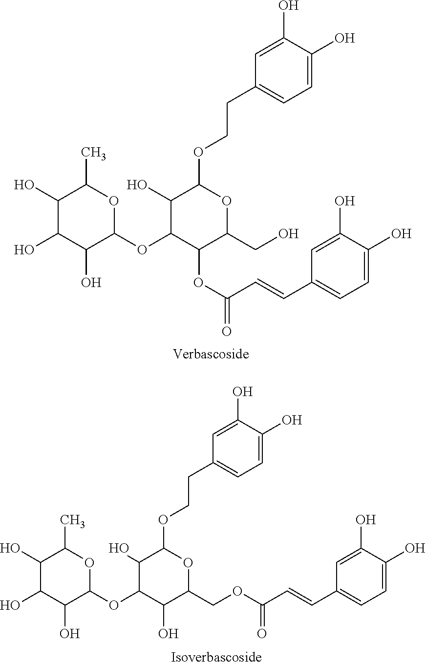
C1=C(O)C(O)=CC=C1CCOC1C(O)C(OC2C(O)C(O)C(O)C(C)O2)C(OC(C=CC2=CC=C(O)C(O)=C2)=O)C(CO)O1.C1=C(O)C(O)=CC=C1CCOC1C(O)C(OC2OC(C)C(O)C(O)C2O)C(O)C(COC(C=CC2=CC=C(O)C(O)=C2)=O)O1
